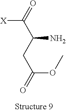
O=C(C(CC(=O)OC)N)[X]
